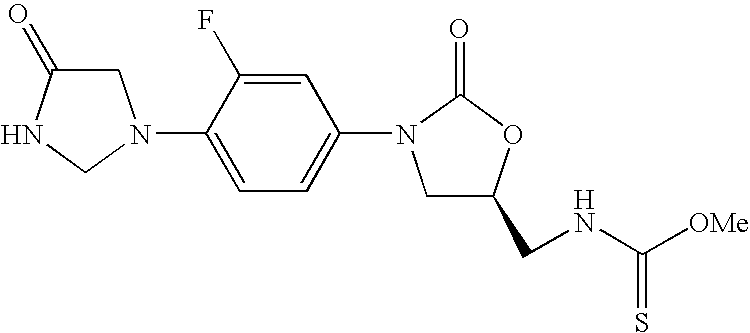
C1C(=O)NCN1C1=CC=C(N2CC(CNC([OMe])=S)OC2=O)C=C1F
